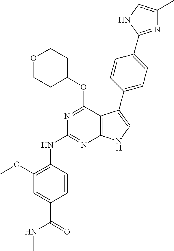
N(C1=NC2=C(C(OC3CCOCC3)=N1)C(C1=CC=C(C3=NC(C)=CN3)C=C1)=CN2)C1=C(OC)C=C(C(=O)NC)C=C1
